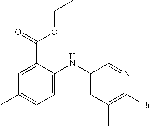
C1(C)=CC=C(NC2=CC(C)=C(Br)N=C2)C(C(=O)OCC)=C1
